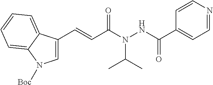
C1=NC=CC(C(NN(C(C=CC2=CN([Boc])C3=CC=CC=C23)=O)C(C)C)=O)=C1
